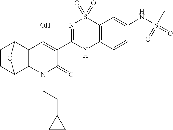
C1(O)=C(C2=NS(=O)(=O)C3=C(N2)C=CC(NS(C)(=O)=O)=C3)C(=O)N(CCC2CC2)C2C1C1CCC2O1
